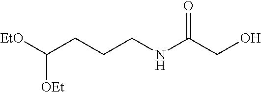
C(CCCNC(CO)=O)([EtO])[OEt]
